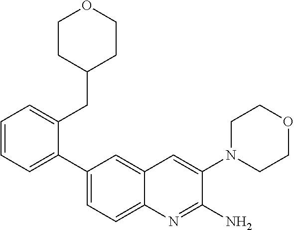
C1=CC=C(C2=CC=C3C(=C2)C=C(N2CCOCC2)C(N)=N3)C(CC2CCOCC2)=C1
